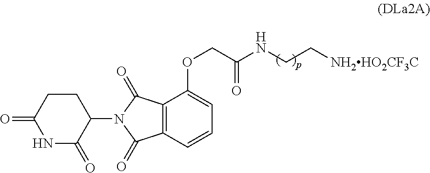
N1C(=O)C(N2C(=O)C3=C(C(OCC(NCC[NH2HO2CF3C])=O)=CC=C3)C2=O)CCC1=O
